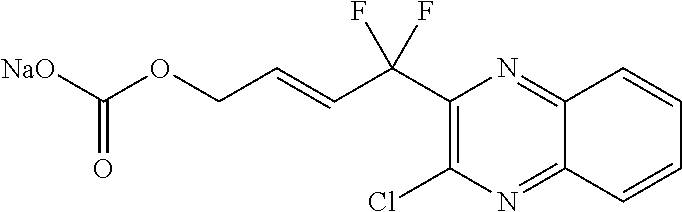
C1(C(C=CCOC(=O)[NaO])(F)F)=C(Cl)N=C2C(=N1)C=CC=C2
